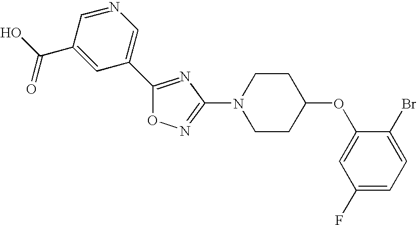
C1(C2=CN=CC(C(O)=O)=C2)=NC(N2CCC(OC3=CC(F)=CC=C3Br)CC2)=NO1
